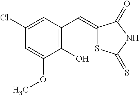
C1=C(Cl)C=C(OC)C(O)=C1C=C1SC(=S)NC1=O
